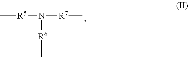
C[R5]N([R6]C)[R7]C
